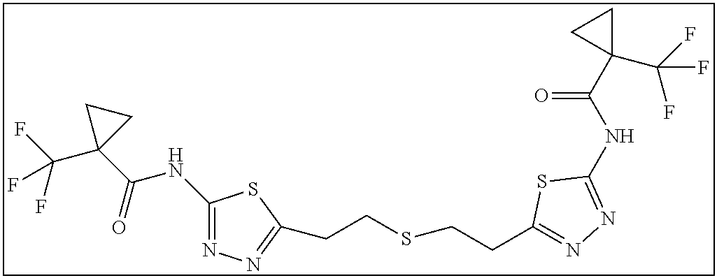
C1(C(=O)NC2=NN=C(CCSCCC3=NN=C(NC(C4(C(F)(F)F)CC4)=O)S3)S2)(C(F)(F)F)CC1
